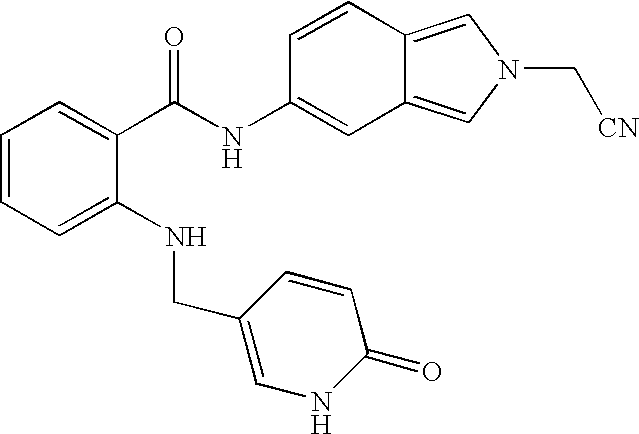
C1=CC=C(NCC2=CNC(=O)C=C2)C(C(NC2=CC3=CN(C[CN])C=C3C=C2)=O)=C1
